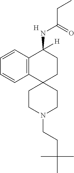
[H].C12=C(C=CC=C1)C(NC(CC)=O)([H])CCC21CCN(CCC(C)(C)C)CC1
